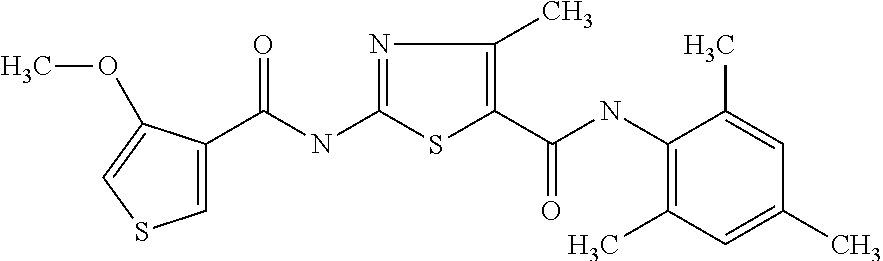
C1=C(C(NC2=NC(C)=C(C(NC3=C(C)C=C(C)C=C3C)=O)S2)=O)C(OC)=CS1
